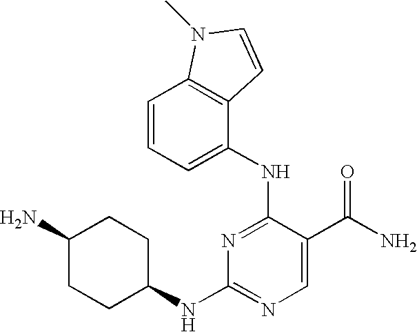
C1C(N)CCC(NC2=NC=C(C(N)=O)C(NC3=CC=CC4=C3C=CN4C)=N2)C1
